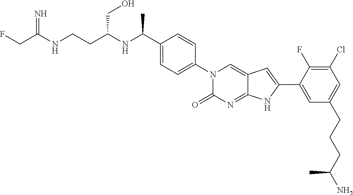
C(C(NCCC(NC(C1=CC=C(N2C(=O)N=C3C(=C2)C=C(C2=CC(CCCC(N)C)=CC(Cl)=C2F)N3)C=C1)C)CO)=N)F
